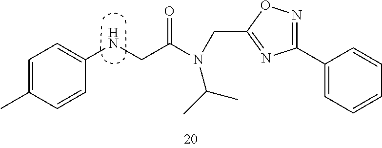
C1(C2=CC=CC=C2)=NOC(CN(C(CNC2=CC=C(C)C=C2)=O)C(C)C)=N1
